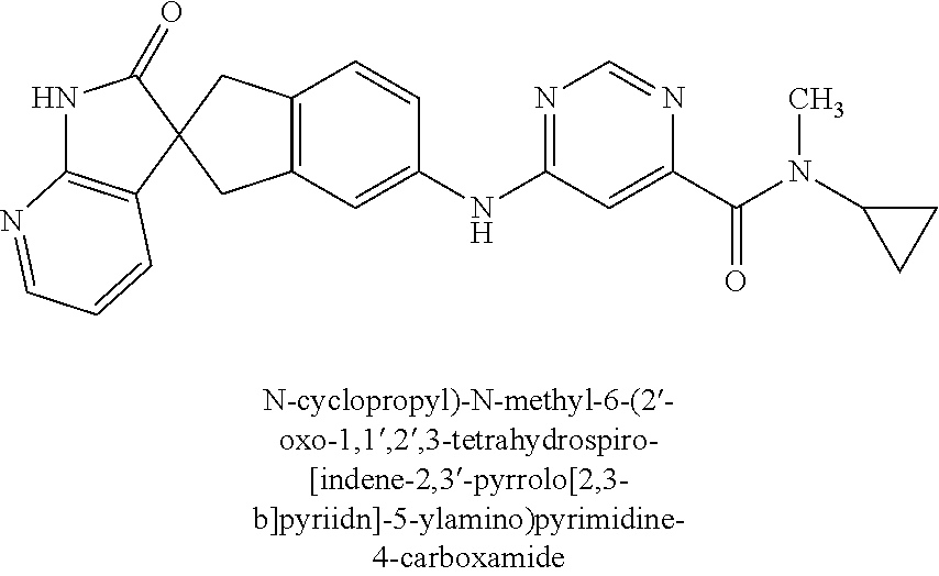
N1C2=C(C=CC=N2)C2(C1=O)CC1=C(C2)C=C(NC2=NC=NC(C(=O)N(C)C3CC3)=C2)C=C1
